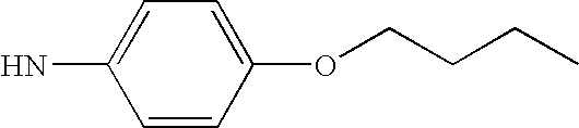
C1=CC(OCCCC)=CC=C1N
